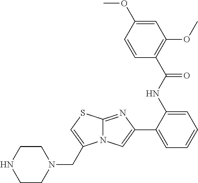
C1(NC(C2=C(OC)C=C(OC)C=C2)=O)=CC=CC=C1C1=CN2C(=N1)SC=C2CN1CCNCC1
